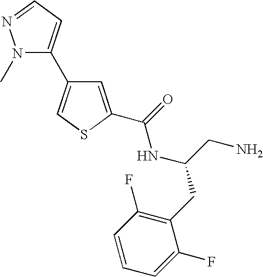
C1=C(C(=O)NC(CN)CC2=C(F)C=CC=C2F)SC=C1C1=CC=NN1C
